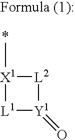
[X1]1(C)[L1][Y1](=O)[L2]1
